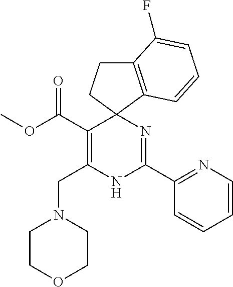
C(C1=C(CN2CCOCC2)NC(C2=NC=CC=C2)=NC12CCC1=C2C=CC=C1F)(OC)=O
